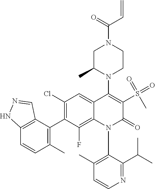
C1=CN=C(C(C)C)C(N2C(=O)C(S(=O)(=O)C)=C(N3C(C)CN(C(=O)C=C)CC3)C3=CC(Cl)=C(C4=C(C)C=CC5=C4C=NN5)C(F)=C23)=C1C
